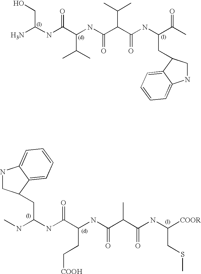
NC(CO)NC(C(C(C)C)NC(C(C(NC(CC1CNC2=CC=CC=C12)C(C)=O)=O)C(C)C)=O)=O.CNC(NC(C(NC(C(C(NC([COOR])CSC)=O)C)=O)CC[COOH])=O)CC1CNC2=CC=CC=C12
